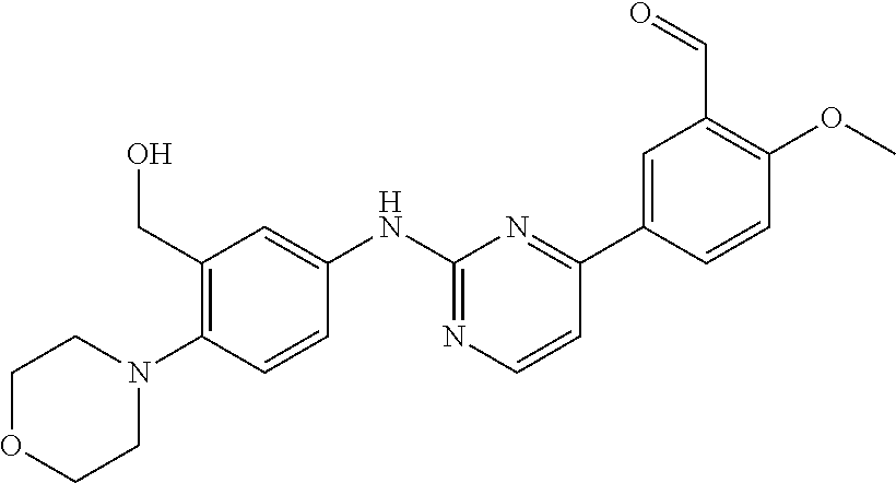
C1OCCN(C2=C(CO)C=C(NC3=NC=CC(C4=CC(C=O)=C(OC)C=C4)=N3)C=C2)C1
